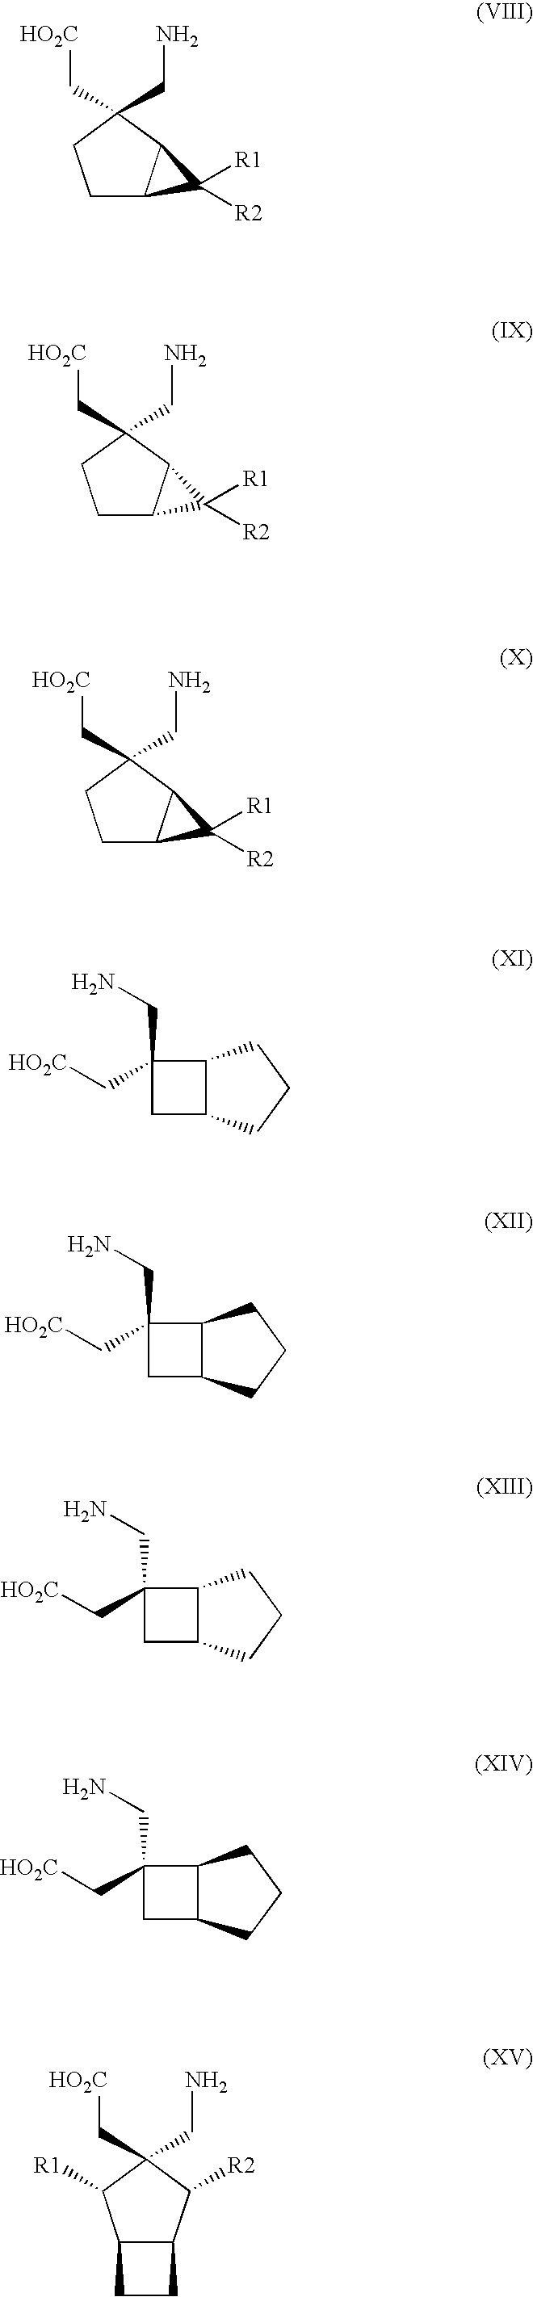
C1C2C(C(C[HO2C])(CN)C1)C2([R1])[R2].C1C2C(C(C[HO2C])(CN)C1)C2([R1])[R2].C1C2C(C(C[HO2C])(CN)C1)C2([R1])[R2].C1(C[HO2C])(CN)CC2C1CCC2.C1(C[HO2C])(CN)CC2C1CCC2.C1(C[HO2C])(CN)CC2C1CCC2.C1(C[HO2C])(CN)CC2C1CCC2.C12C(C([R2])C(C[HO2C])(CN)C1[R1])CC2
